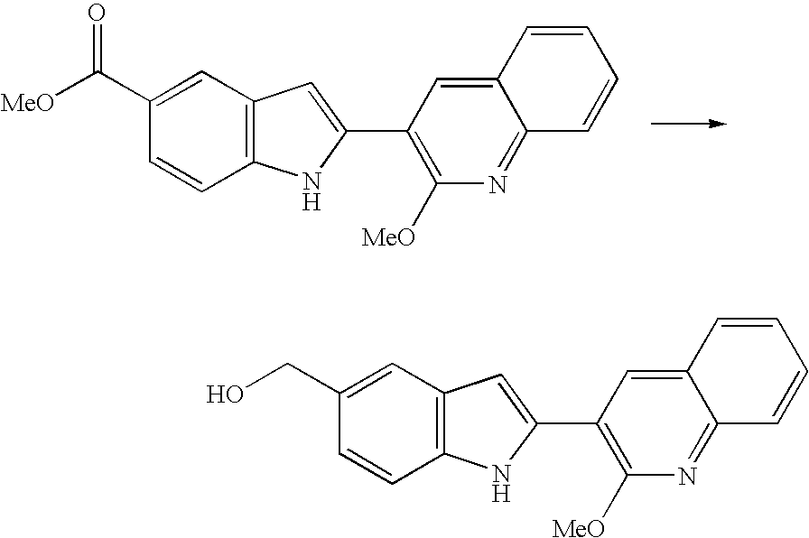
C1(C([MeO])=O)=CC2=C(C=C1)NC(C1=C([MeO])N=C3C(=C1)C=CC=C3)=C2.C1(CO)=CC2=C(C=C1)NC(C1=C([MeO])N=C3C(=C1)C=CC=C3)=C2
